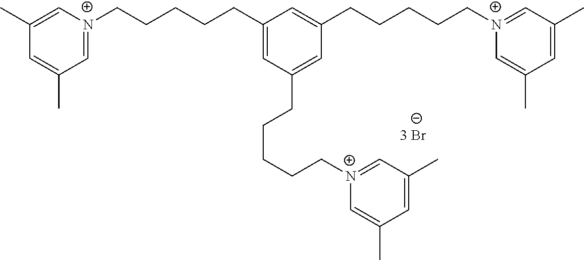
C1(CCCCC[N+]2=CC(C)=CC(C)=C2)=CC(CCCCC[N+]2=CC(C)=CC(C)=C2)=CC(CCCCC[N+]2=CC(C)=CC(C)=C2)=C1
